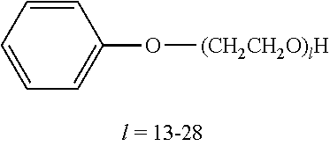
C1=CC=CC=C1O[(CH2CH2O)lH]
